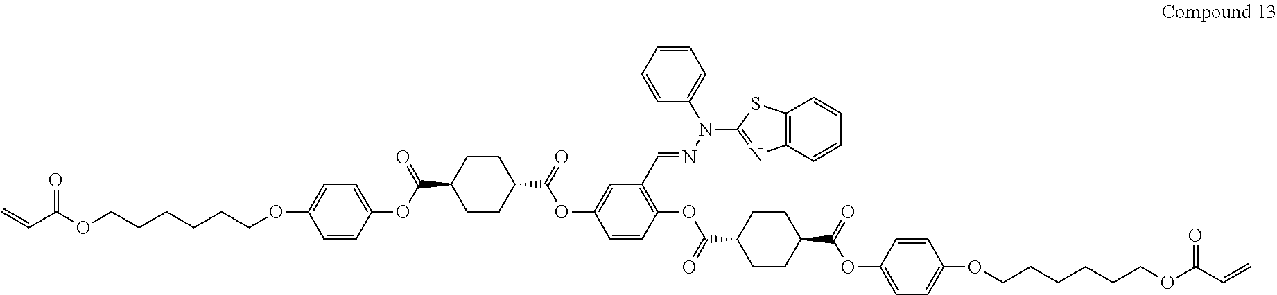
C=CC(OCCCCCCOC1=CC=C(OC(C2CCC(C(=O)OC3=CC(C=NN(C4=NC5=C(S4)C=CC=C5)C4=CC=CC=C4)=C(OC(C4CCC(C(=O)OC5=CC=C(OCCCCCCOC(C=C)=O)C=C5)CC4)=O)C=C3)CC2)=O)C=C1)=O
